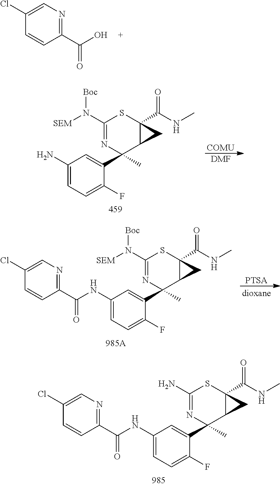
C1=C(Cl)C=CC(C(NC2=CC=C(F)C(C3(C)C4CC4(C(NC)=O)SC(N)=N3)=C2)=O)=N1.C1=C(Cl)C=CC(C(O)=O)=N1.NC1=CC=C(F)C(C2(C)C3CC3(C(NC)=O)SC(N([Boc])[SEM])=N2)=C1.[COMU].[DMF].[PTSA].C1=C(Cl)C=CC(C(NC2=CC=C(F)C(C3(C)C4CC4(C(NC)=O)SC(N([Boc])[SEM])=N3)=C2)=O)=N1
